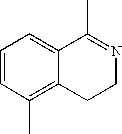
C1=CC(C)=C2C(=C1)C(C)=NCC2
